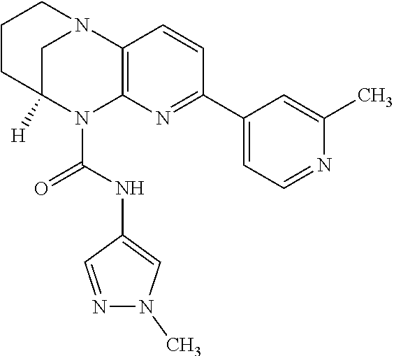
C1CC2([H])CN(C1)C1=C(N2C(NC2=CN(C)N=C2)=O)N=C(C2=CC=NC(C)=C2)C=C1
